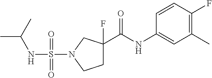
C1C(C(NC2=CC(C)=C(F)C=C2)=O)(F)CN(S(NC(C)C)(=O)=O)C1
